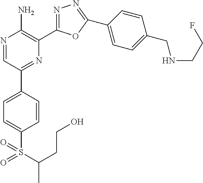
N1=CC(C2=CC=C(S(C(CCO)C)(=O)=O)C=C2)=NC(C2=NN=C(C3=CC=C(CNCCF)C=C3)O2)=C1N
